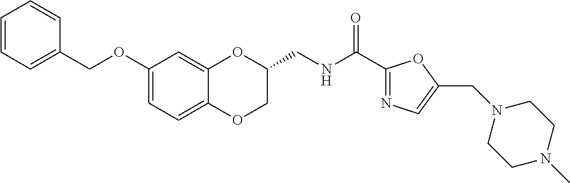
C1(OCC2=CC=CC=C2)=CC=C2C(=C1)OC(CNC(C1=NC=C(CN3CCN(C)CC3)O1)=O)CO2
